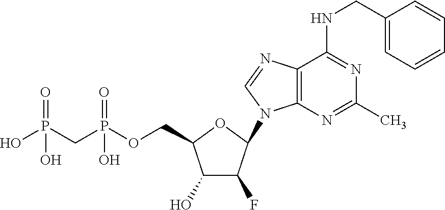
C1(O)C(F)C(N2C3=C(N=C2)C(NCC2=CC=CC=C2)=NC(C)=N3)OC1COP(CP(O)(=O)O)(=O)O
